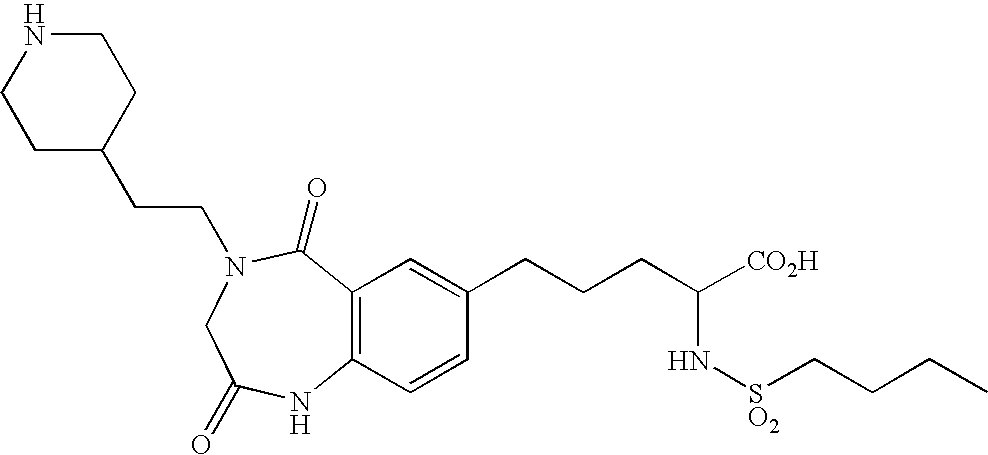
N1CCC(CCN2C(=O)C3=C(C=CC(CCCC([CO2H])N[SO2]CCCC)=C3)NC(=O)C2)CC1
